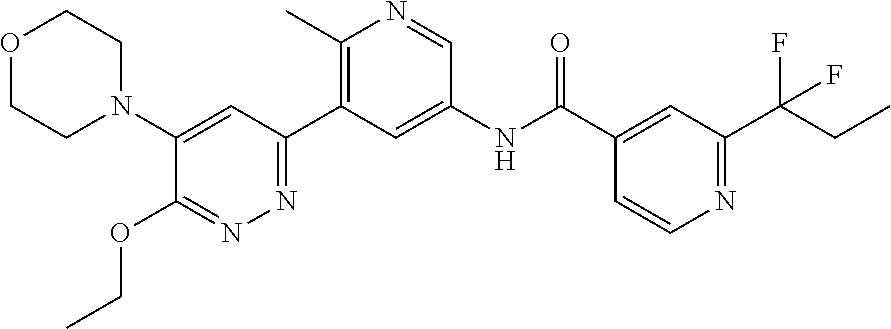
C1(N2CCOCC2)=CC(C2=C(C)N=CC(NC(C3=CC(C(CC)(F)F)=NC=C3)=O)=C2)=NN=C1OCC
